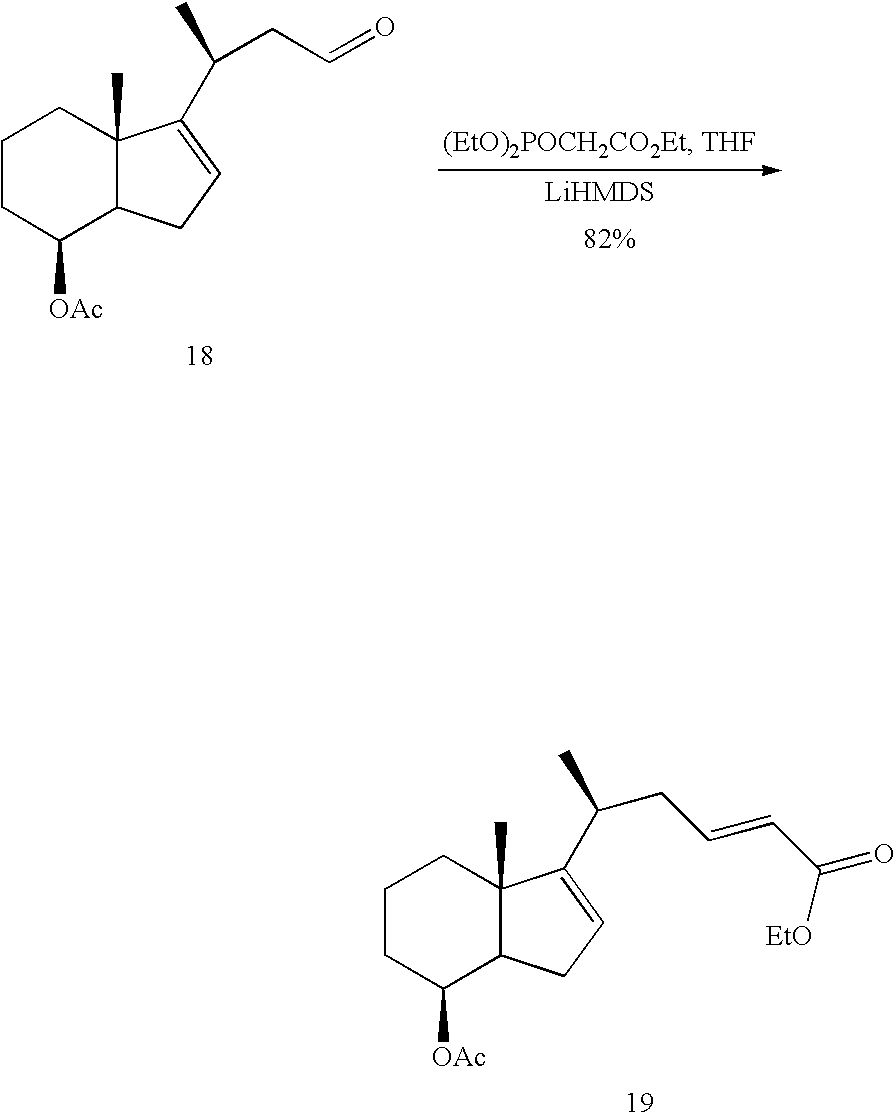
C1CC([OAc])C2C(C)(C1)C(C(C)CC=O)=CC2.C1CC([OAc])C2C(C)(C1)C(C(C)CC=CC(=O)[EtO])=CC2
